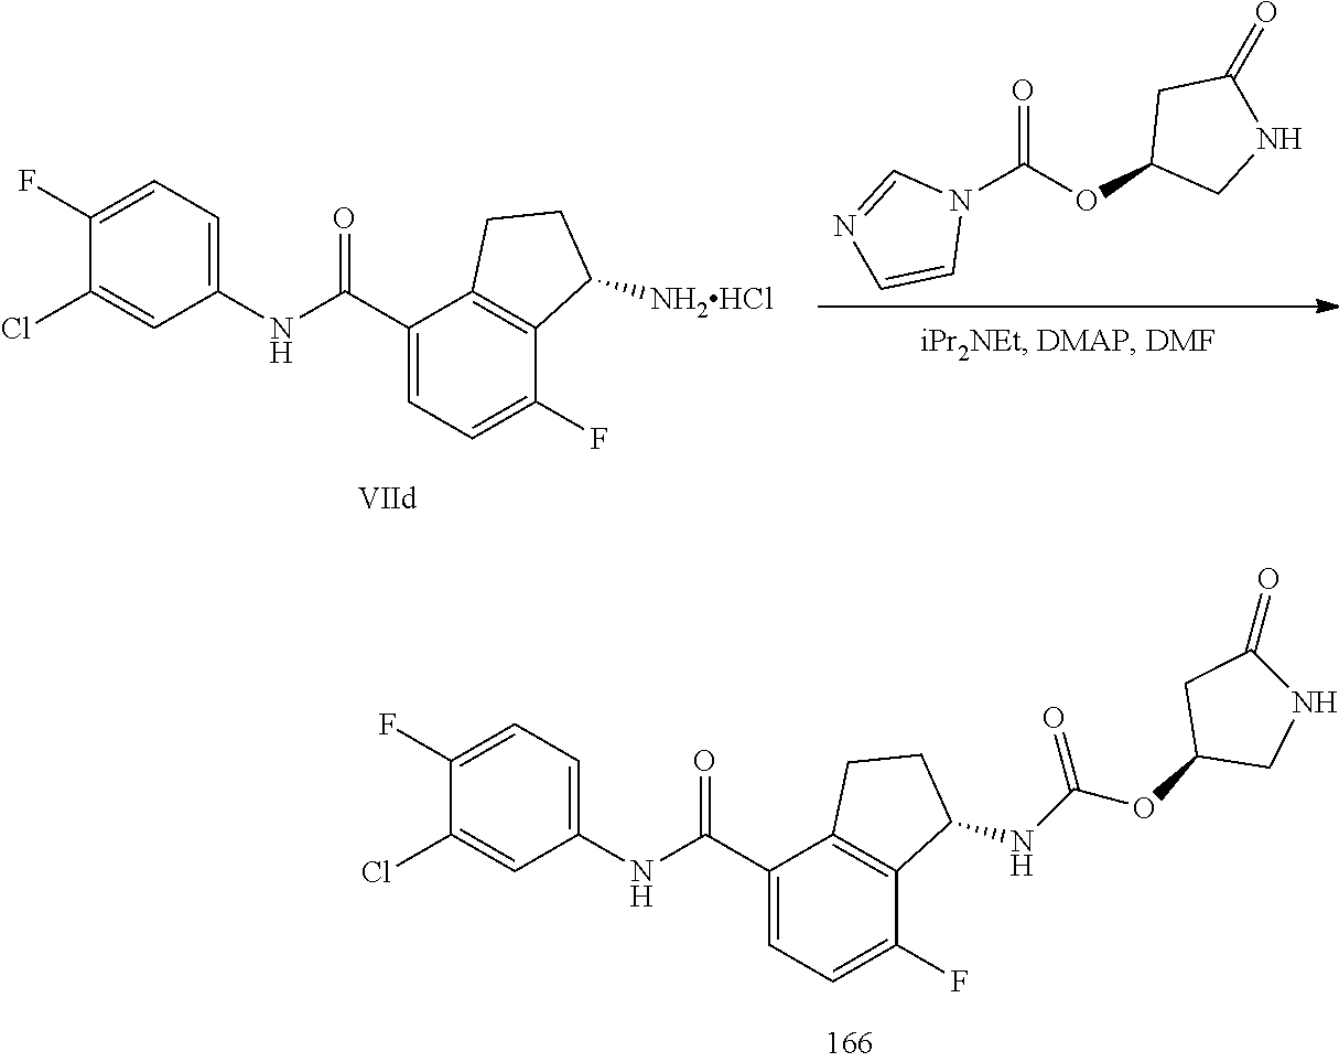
C1(Cl)=CC(NC(C2=CC=C(F)C3=C2CCC3NC(OC2CNC(=O)C2)=O)=O)=CC=C1F.N1(C(OC2CNC(=O)C2)=O)C=NC=C1.C1(Cl)=CC(NC(C2=CC=C(F)C3=C2CCC3[NH2HCl])=O)=CC=C1F
